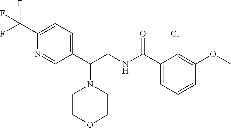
C1(C(CNC(C2=CC=CC(OC)=C2Cl)=O)N2CCOCC2)=CC=C(C(F)(F)F)N=C1
